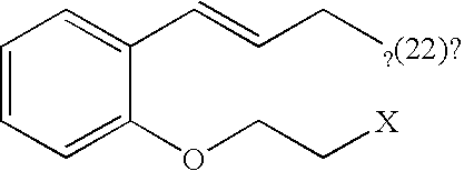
C1=CC=C(OCC[X])C(C=CC[?(22)?])=C1
